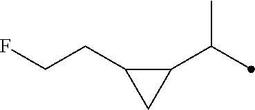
C1(C(C)C)C(CCF)C1
